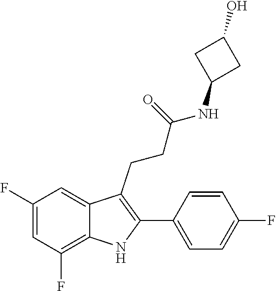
C(C(=O)NC1CC(O)C1)CC1=C(C2=CC=C(F)C=C2)NC2=C(F)C=C(F)C=C21
